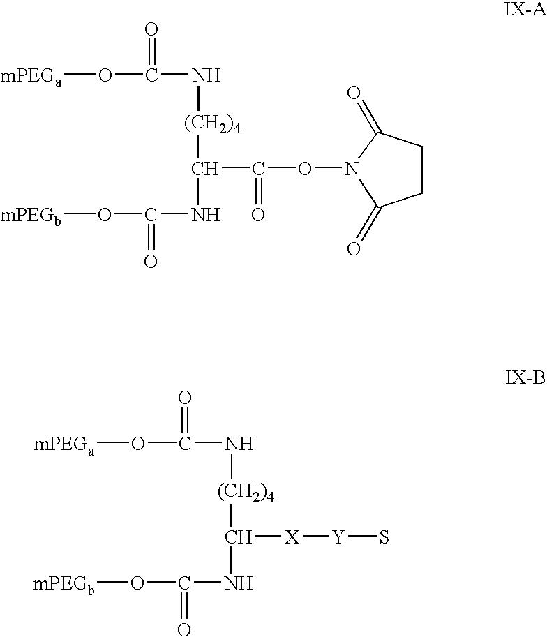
[mPEGa]OC(=O)N[(CH2)4]C(NC(=O)O[mPEGb])C(=O)ON1C(=O)CCC1=O.[mPEGa]OC(=O)N[(CH2)4]C(NC(=O)O[mPEGb])[X][Y]S
